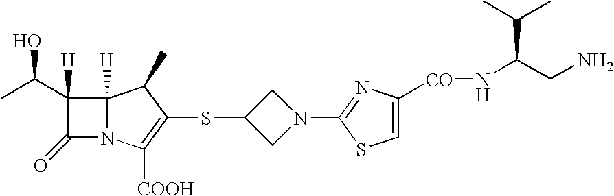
C1(C(C)O)([H])C(=O)N2C1([H])C(C)C(SC1CN(C3=NC([CO]NC(CN)C(C)C)=CS3)C1)=C2[COOH]
